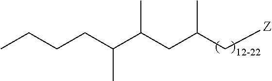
C(C(C[Z])C)C(C(CCCC)C)C
